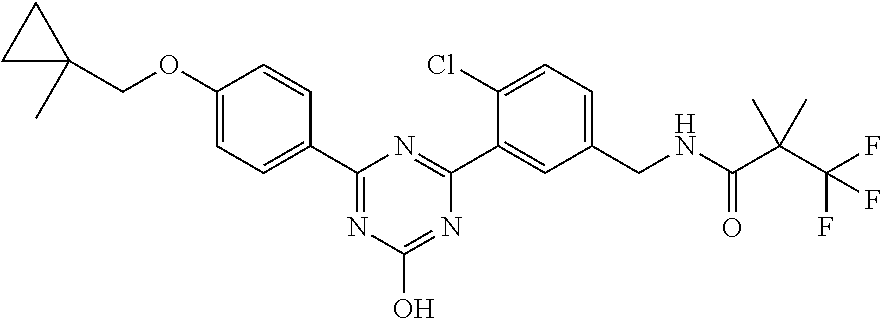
C1(OCC2(C)CC2)=CC=C(C2=NC(O)=NC(C3=CC(CNC(C(C(F)(F)F)(C)C)=O)=CC=C3Cl)=N2)C=C1
